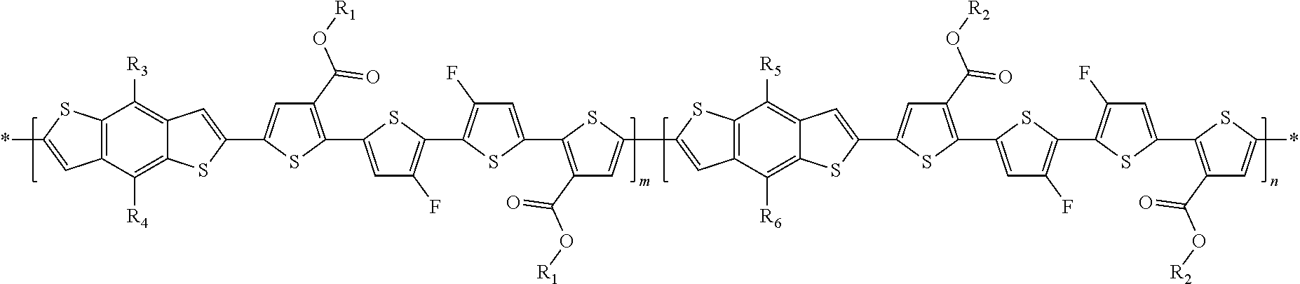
C12=C(C([R4])=C3C(=C1[R3])C=C(C1=CC(C(O[R1])=O)=C(C4=CC(F)=C(C5=C(F)C=C(C6=C(C(O[R1])=O)C=C(C7=CC8=C(C([R5])=C9C(=C8[R6])SC(C8=CC(C(O[R2])=O)=C(C%10=CC(F)=C(C%11=C(F)C=C(C%12=C(C(O[R2])=O)C=C(*)S%12)S%11)S%10)S8)=C9)S7)S6)S5)S4)S1)S3)C=C(*)S2
